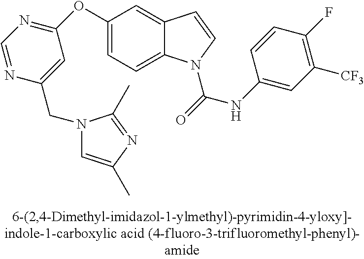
C1(OC2=NC=NC(CN3C=C(C)N=C3C)=C2)=CC=C2C(=C1)C=CN2C(=O)NC1=CC([CF3])=C(F)C=C1
